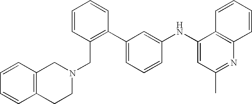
C1(NC2=CC(C)=NC3=C2C=CC=C3)=CC(C2=C(CN3CC4=C(CC3)C=CC=C4)C=CC=C2)=CC=C1
